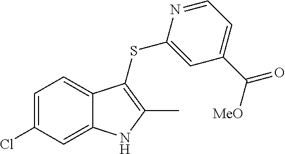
C1=C(Cl)C=C2C(=C1)C(SC1=CC(C([MeO])=O)=CC=N1)=C(C)N2
